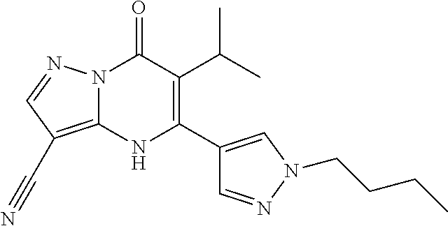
N12C(=C(C#N)C=N1)NC(C1=CN(CCCC)N=C1)=C(C(C)C)C2=O
